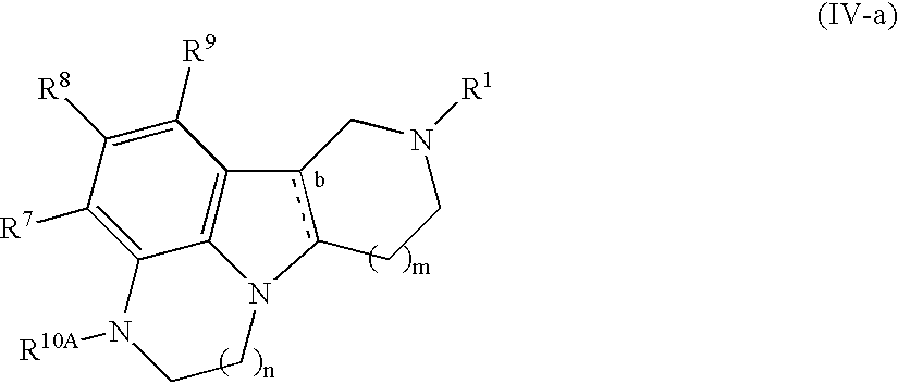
C12=C([R7])C([R8])=C([R9])C3=C1N(CCN2[R10A])c1c3CN([R1])CC1
